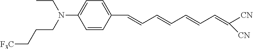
C1(C=CC=CC=CC=C([CN])[CN])=CC=C(N(CC)CCC[F3C])C=C1
